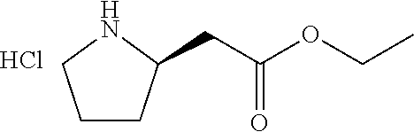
C1CC(CC(OCC)=O)NC1.Cl
